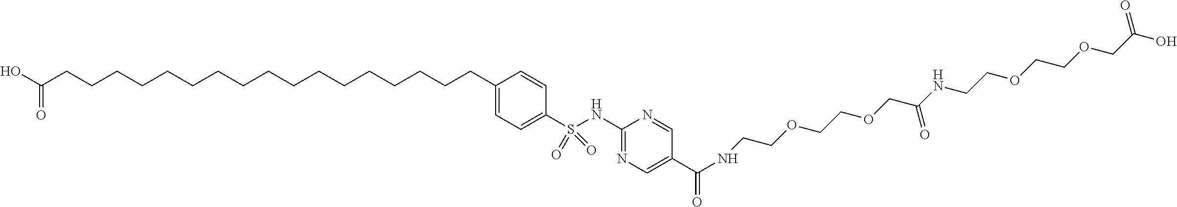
OC(CCCCCCCCCCCCCCCCCC1=CC=C(S(NC2=NC=C(C(NCCOCCOCC(NCCOCCOCC(O)=O)=O)=O)C=N2)(=O)=O)C=C1)=O
